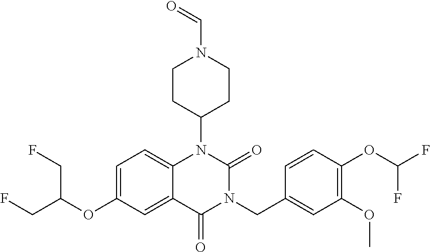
C1=C(OC(CF)CF)C=C2C(=C1)N(C1CCN(C=O)CC1)C(=O)N(CC1=CC(OC)=C(OC(F)F)C=C1)C2=O
